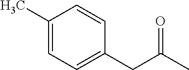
C1(C)=CC=C(CC(C)=O)C=C1
